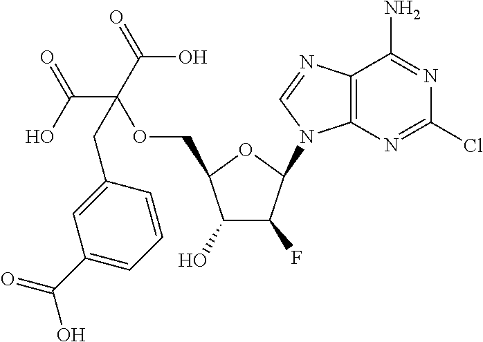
C12=C(N=CN1C1C(F)C(O)C(COC(C(O)=O)(C(=O)O)CC3=CC(C(=O)O)=CC=C3)O1)C(N)=NC(Cl)=N2
